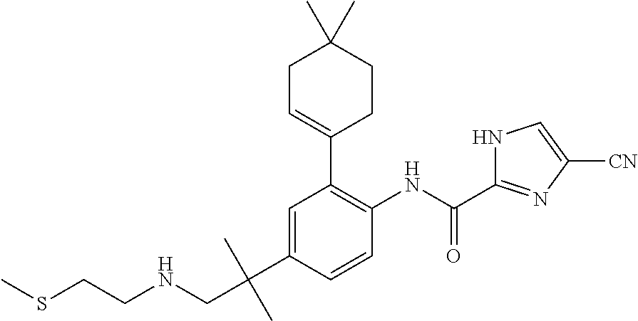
C1=C(C(CNCCSC)(C)C)C=CC(NC(=O)C2=NC([CN])=CN2)=C1C1=CCC(C)(C)CC1
